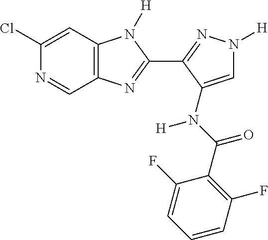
C12=C(C=C(Cl)N=C1)N([H])C(C1=NN([H])C=C1N(C(C1=C(F)C=CC=C1F)=O)[H])=N2
